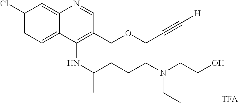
C1(Cl)=CC=C2C(=C1)N=CC(COCC#C[H])=C2NC(CCCN(CCO)CC)C.[TFA]
